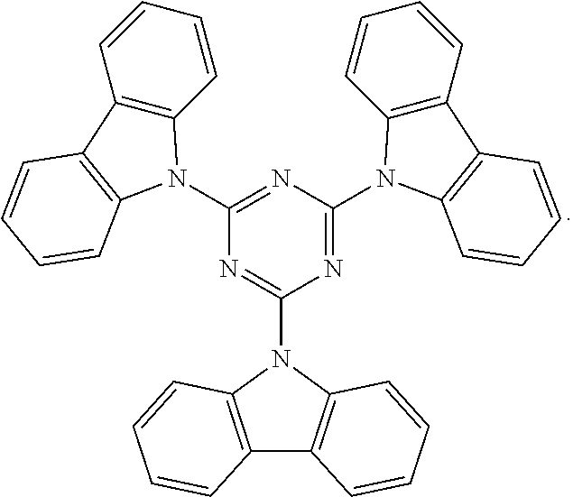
N1=C(N2C3=C(C=CC=C3)C3=C2C=CC=C3)N=C(N2C3=C(C=CC=C3)C3=C2C=CC=C3)N=C1N1C2=C(C3=C1C=CC=C3)C=CC=C2
